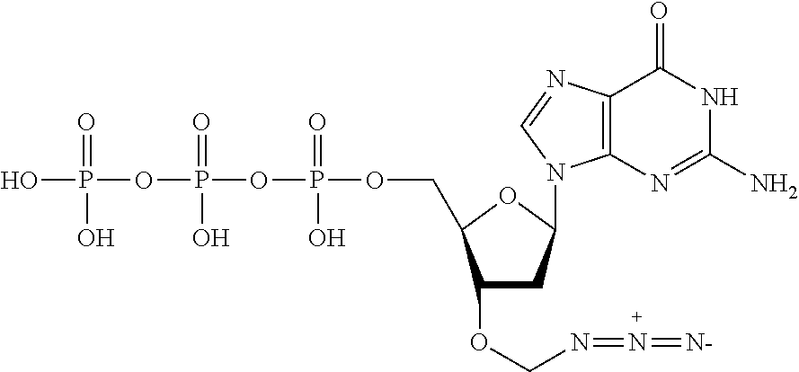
C1(OCN=N=[N-])CC(N2C3=C(C(=O)NC(N)=N3)N=C2)OC1COP(OP(OP(O)(=O)O)(=O)O)(=O)O
